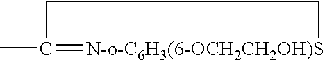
CC1=[N-o-C6H3(6-OCH2CH2OH)S]CC1
